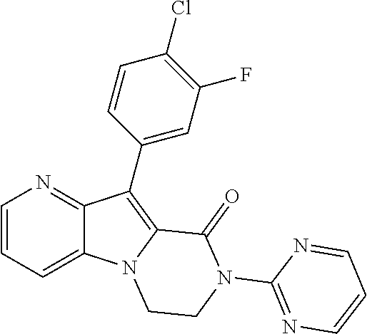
C12=CC=CN=C1C(C1=CC(F)=C(Cl)C=C1)=C1N2CCN(C2=NC=CC=N2)C1=O
